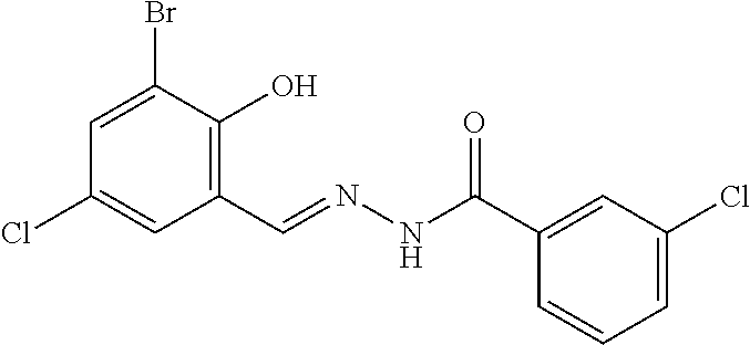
C1=C(Br)C(O)=C(C=NNC(C2=CC(Cl)=CC=C2)=O)C=C1Cl
